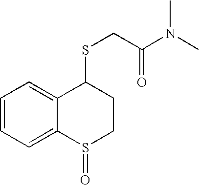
C1=CC=C2C(=C1)C(SCC(N(C)C)=O)CCS2=O
